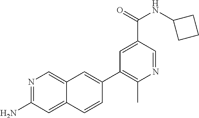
N1=C(N)C=C2C(=C1)C=C(C1=C(C)N=CC(C(NC3CCC3)=O)=C1)C=C2
